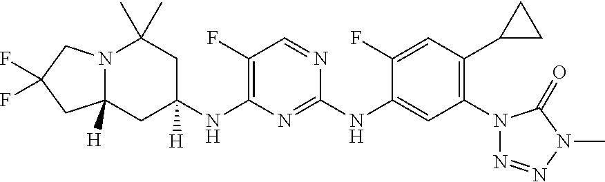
N12C([H])(CC(NC3=C(F)C=NC(NC4=CC(N5N=NN(C)C5=O)=C(C5CC5)C=C4F)=N3)([H])CC1(C)C)CC(F)(F)C2
